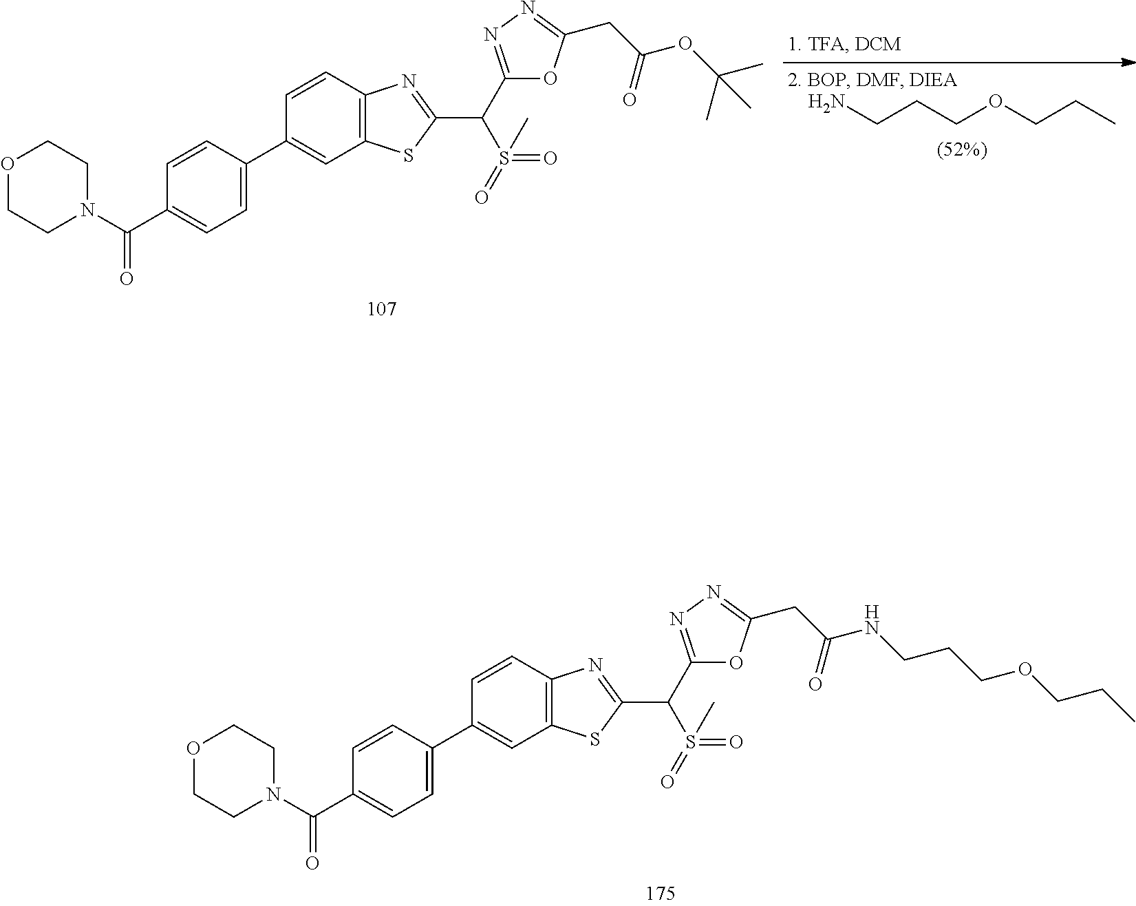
C(CCOCCC)N.O1CCN(C(=O)C2=CC=C(C3=CC4=C(C=C3)N=C(C(S(=O)(=O)C)C3=NN=C(CC(=O)OC(C)(C)C)O3)S4)C=C2)CC1.O1CCN(C(=O)C2=CC=C(C3=CC4=C(C=C3)N=C(C(S(=O)(=O)C)C3=NN=C(CC(=O)NCCCOCCC)O3)S4)C=C2)CC1
